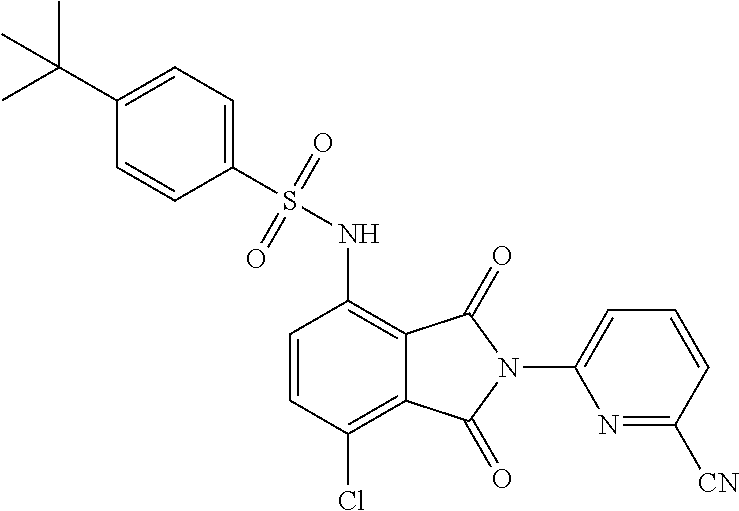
C1=CC(Cl)=C2C(=C1NS(C1=CC=C(C(C)(C)C)C=C1)(=O)=O)C(=O)N(C1=CC=CC([CN])=N1)C2=O
